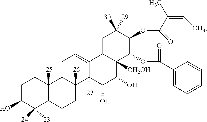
C1C(O)C([24])([23])C2C([25])(C1)C1C([26])(CC2)C2([27])C(=CC1)C1C([CH2OH])(C(O)C2O)C(OC(=O)C2=CC=CC=C2)C(OC(=O)C(=CC)C)C([30])([29])C1
